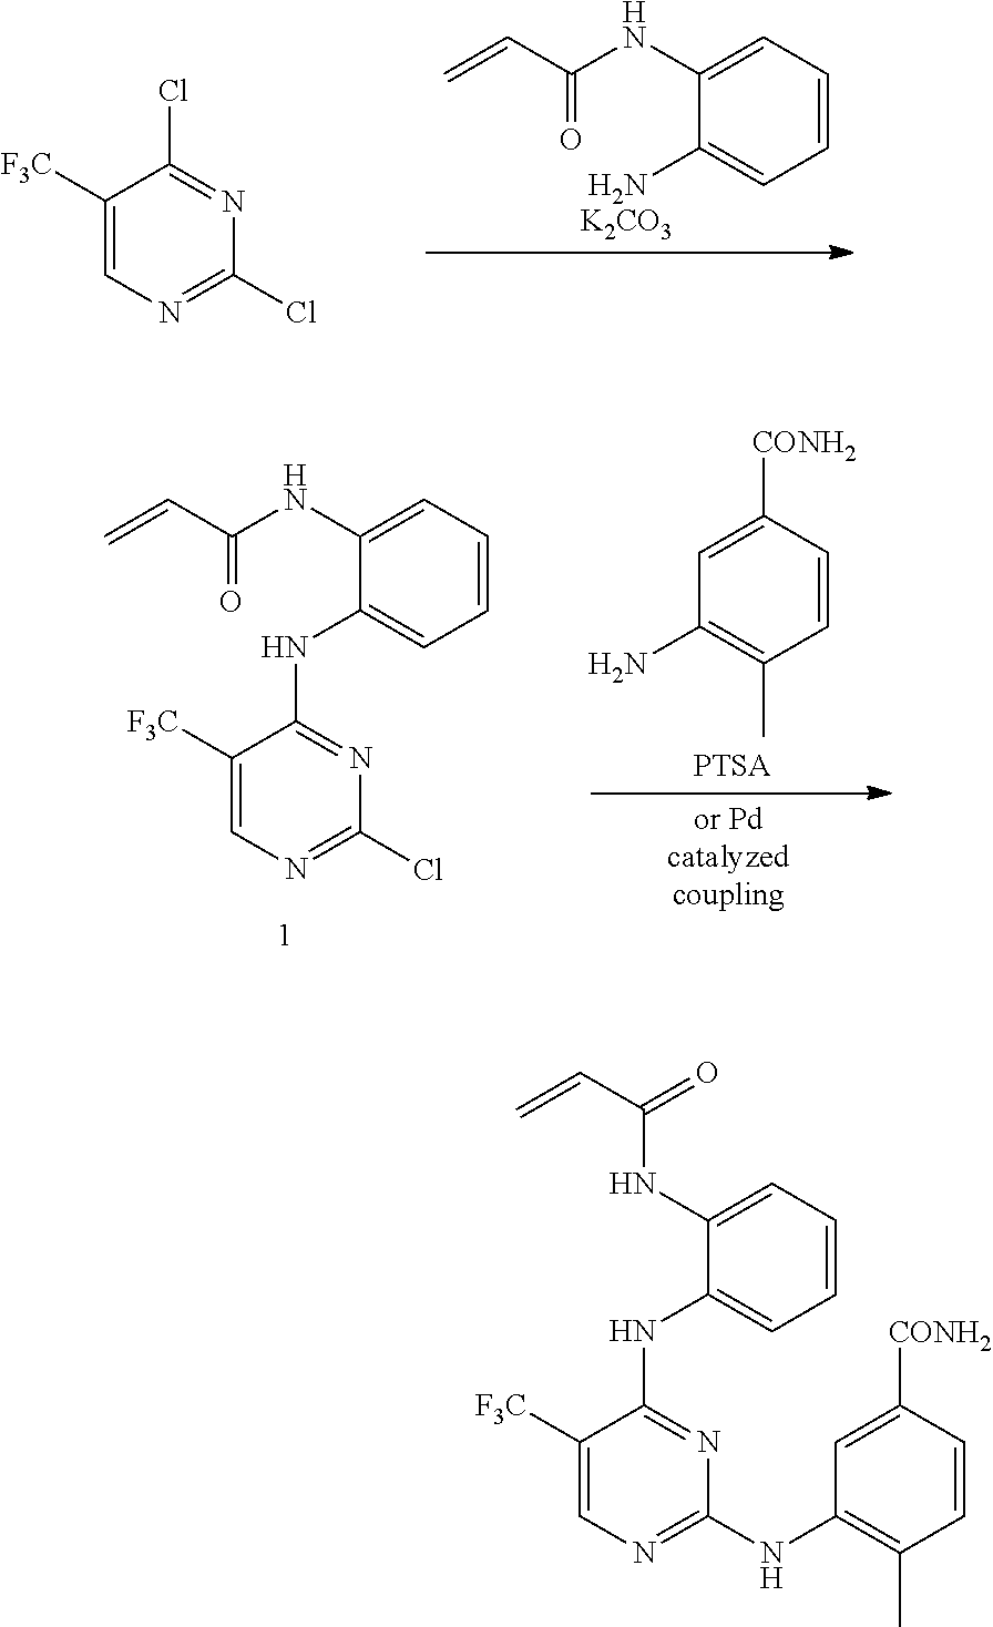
C1([F3C])=CN=C(Cl)N=C1Cl.C=CC(=O)NC1=CC=CC=C1N.[K2CO3].C=CC(=O)NC1=CC=CC=C1NC1=NC(Cl)=NC=C1[F3C].C1=C([CONH2])C=CC(C)=C1N.N(C1=CC=CC=C1NC(C=C)=O)C1=NC(NC2=C(C)C=CC([CONH2])=C2)=NC=C1[F3C]
